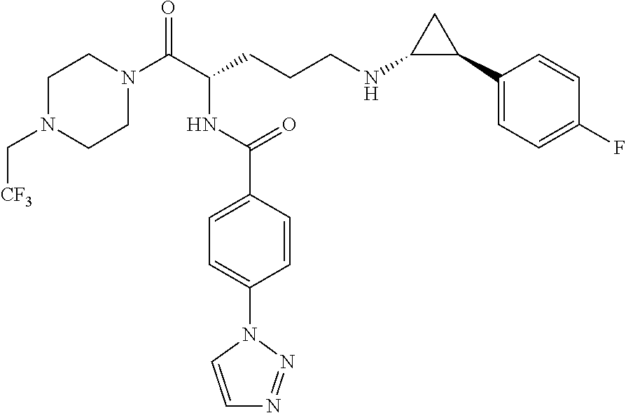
C1N(C(C(CCCNC2C(C3=CC=C(F)C=C3)C2)NC(C2=CC=C(N3C=CN=N3)C=C2)=O)=O)CCN(C[CF3])C1
